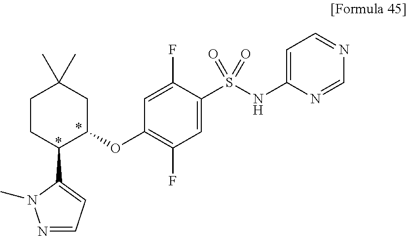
C1C(OC2=C(F)C=C(S(NC3=CC=NC=N3)(=O)=O)C(F)=C2)C(C2=CC=NN2C)CCC1(C)C
